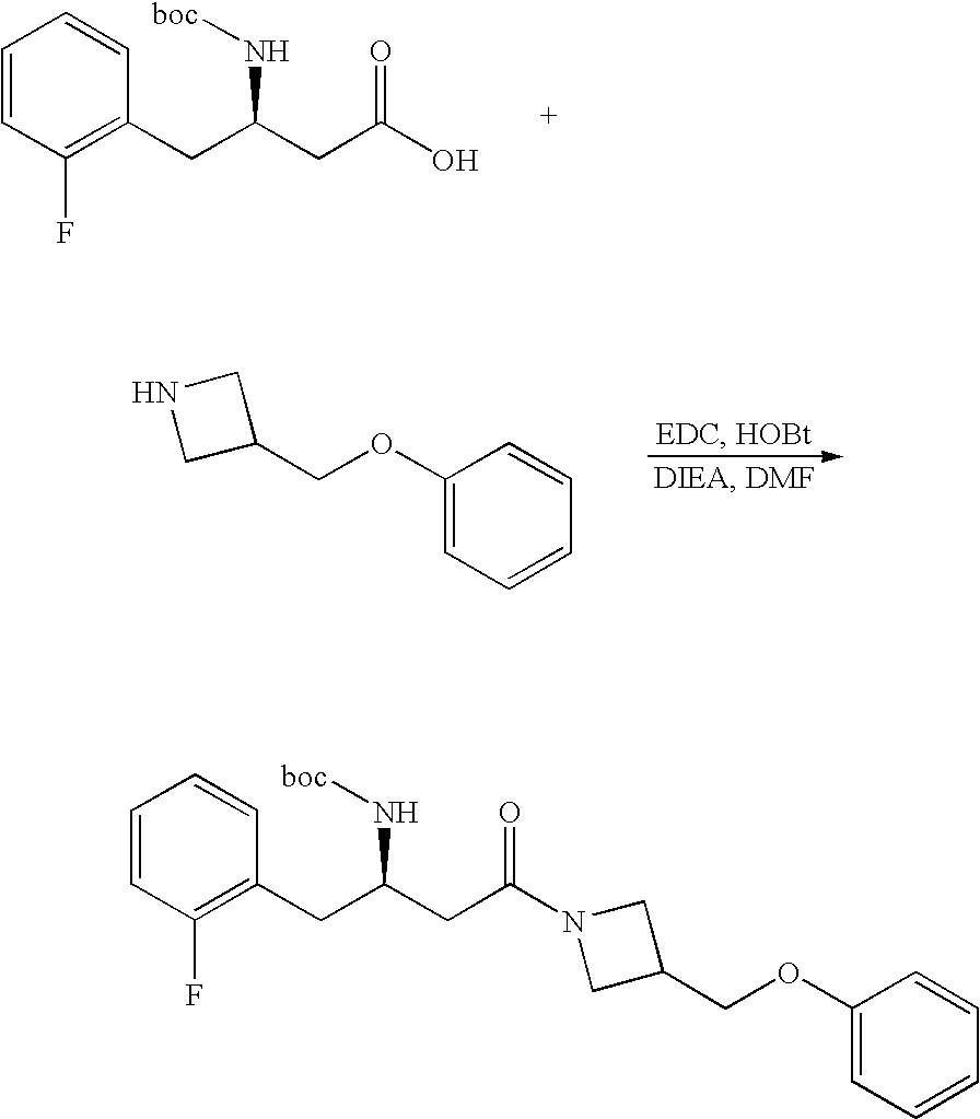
C1=CC(F)=C(CC(CC(O)=O)N[boc])C=C1.C1(OCC2CNC2)=CC=CC=C1.C1=CC(F)=C(CC(CC(N2CC(COC3=CC=CC=C3)C2)=O)N[boc])C=C1
